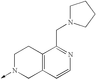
C1N(->C)CC2=C(C1)C(CN1CCCC1)=NC=C2
